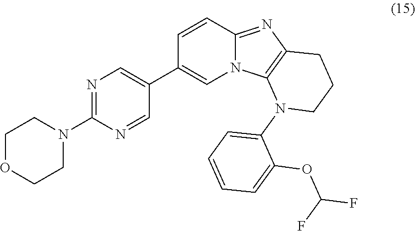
C1=CC2=NC3=C(N2C=C1C1=CN=C(N2CCOCC2)N=C1)N(C1=CC=CC=C1OC(F)F)CCC3
